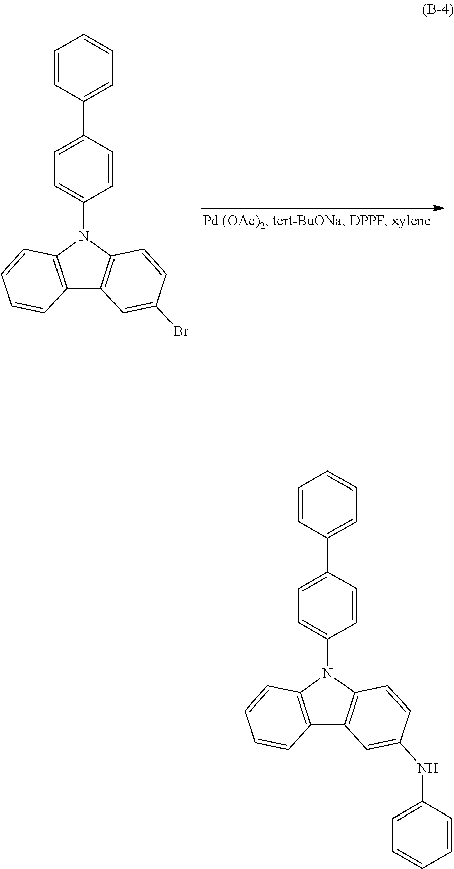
C1=CC(C2=CC=CC=C2)=CC=C1N1C2=C(C3=C1C=CC(Br)=C3)C=CC=C2.C1=CC(C2=CC=CC=C2)=CC=C1N1C2=C(C3=C1C=CC(NC1=CC=CC=C1)=C3)C=CC=C2
